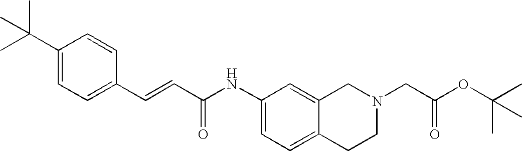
C(=CC(=O)NC1=CC=C2C(=C1)CN(CC(OC(C)(C)C)=O)CC2)C1=CC=C(C(C)(C)C)C=C1
